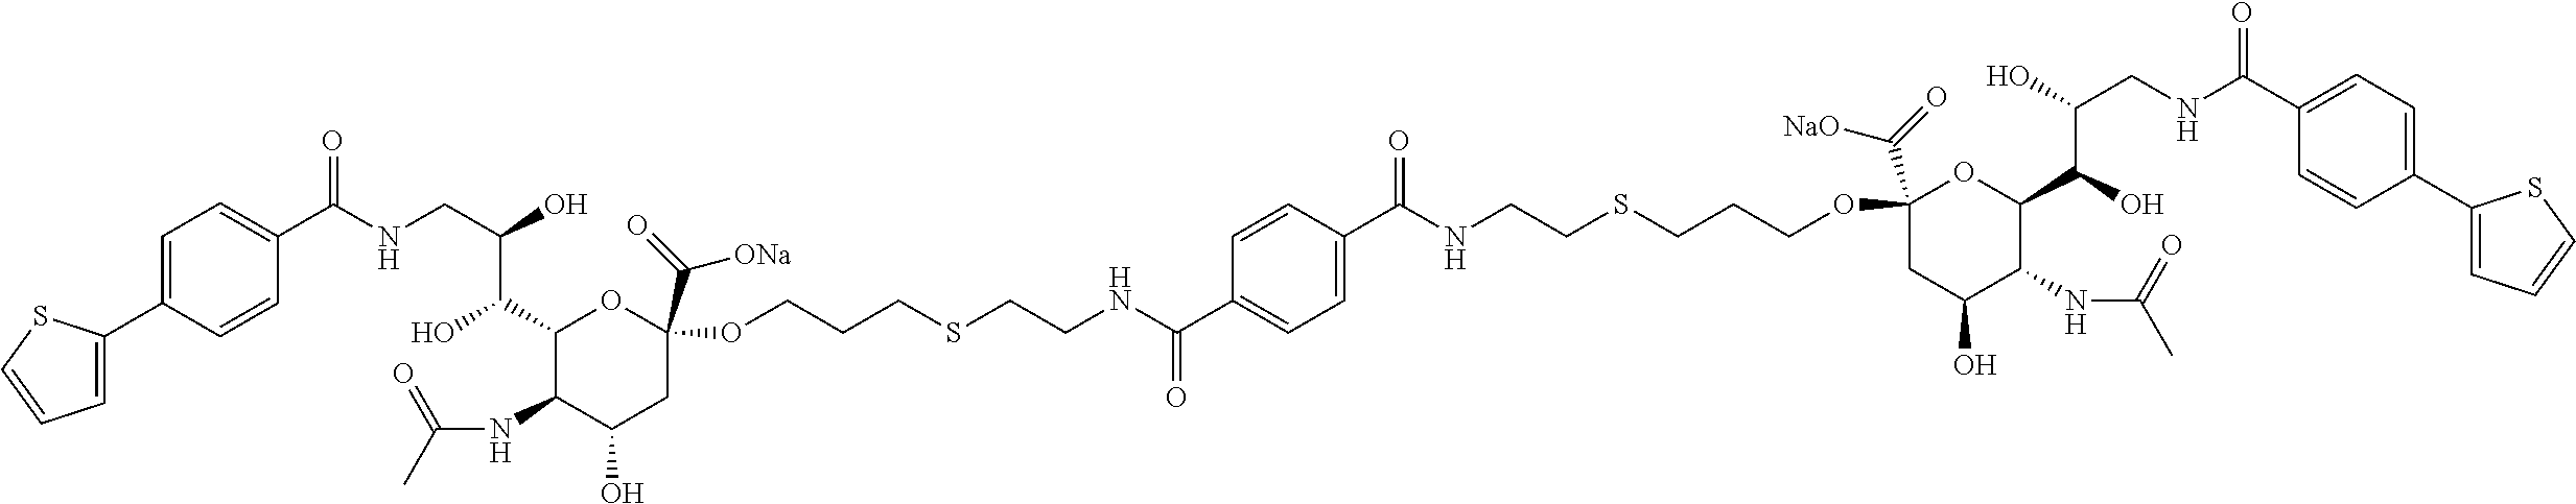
C(NCC(O)C(C1C(NC(C)=O)C(O)CC(C(=O)[ONa])(OCCCSCCNC(C2=CC=C(C(NCCSCCCOC3(C(=O)[NaO])CC(O)C(NC(C)=O)C(C(O)C(O)CNC(C4=CC=C(C5=CC=CS5)C=C4)=O)O3)=O)C=C2)=O)O1)O)(=O)C1=CC=C(C2=CC=CS2)C=C1
